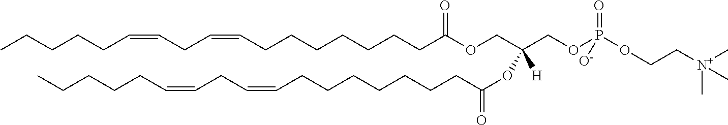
CCCCCC=CCC=CCCCCCCCC(OCC(COP(OCC[N+](C)(C)C)(=O)[O-])(OC(CCCCCCCC=CCC=CCCCCC)=O)[H])=O
